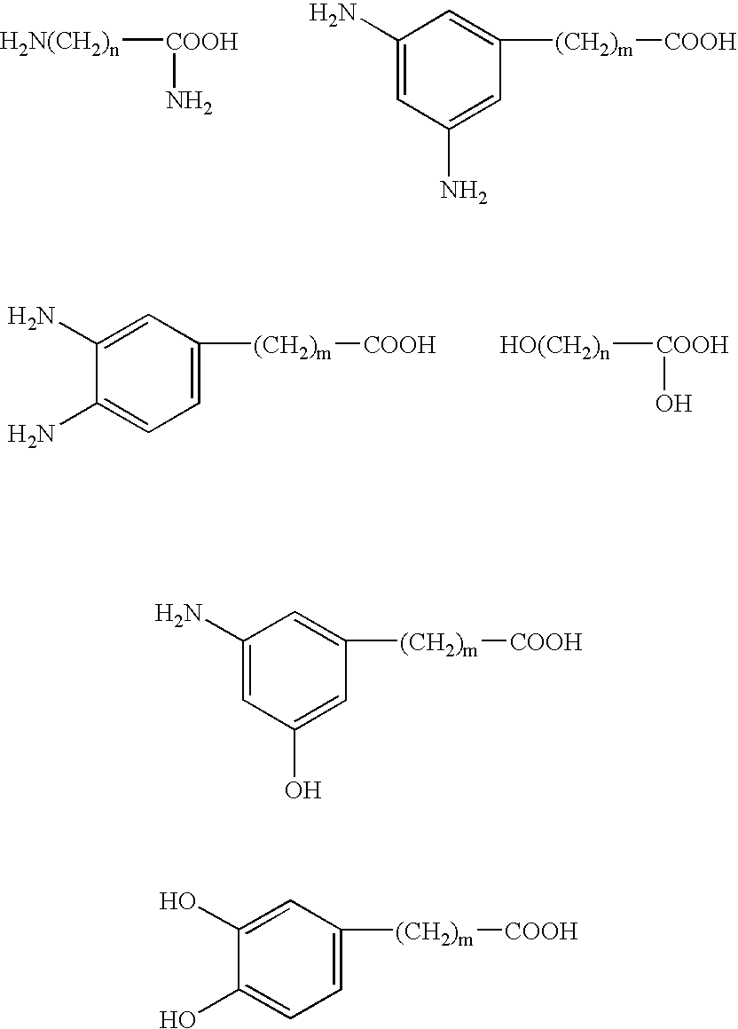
[H2N(CH2)n][COOH]N.NC1=CC(N)=CC([(CH2)m][COOH])=C1.NC1=CC([(CH2)m][COOH])=CC=C1N.[HO(CH2)n][COOH]O.NC1=CC(O)=CC([(CH2)m][COOH])=C1.OC1=CC([(CH2)m][COOH])=CC=C1O
